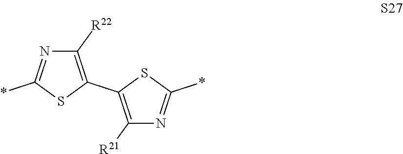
C1([R22])=C(C2=C([R21])N=C(*)S2)SC(*)=N1
